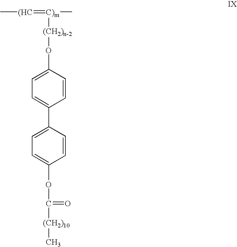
C[(HC]=[C)m](C)[(CH2)n-2]OC1=CC=C(C2=CC=C(OC(=O)[(CH2)10]C)C=C2)C=C1
